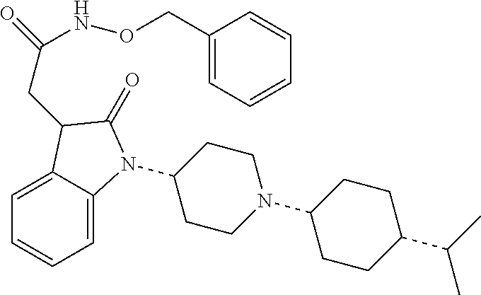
C1(N2C3=CC=CC=C3C(CC(NOCC3=CC=CC=C3)=O)C2=O)CCN(C2CCC(C(C)C)CC2)CC1
